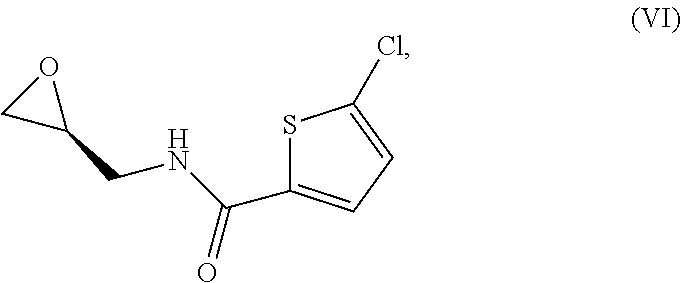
C1(CNC(C2=CC=C(Cl)S2)=O)OC1
